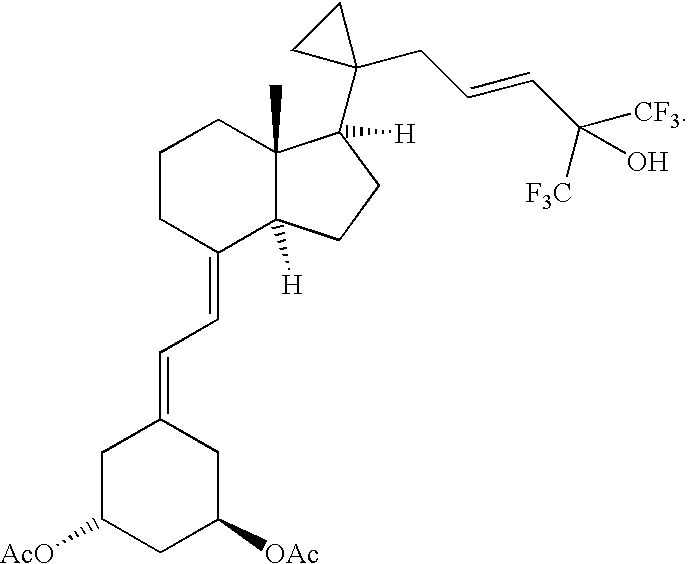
C1(=CC=C2CC([AcO])CC([OAc])C2)C2([H])C(C)(CCC1)C([H])(C1(CC=CC([CF3])(O)[F3C])CC1)CC2
